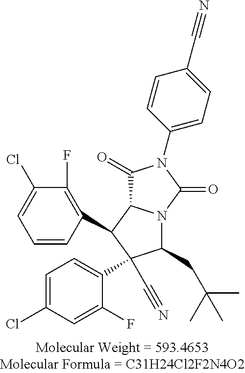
C1(CC(C)(C)C)N2C(C(C3=C(F)C(Cl)=CC=C3)C1(C#N)C1=CC=C(Cl)C=C1F)C(=O)N(C1=CC=C(C#N)C=C1)C2=O
